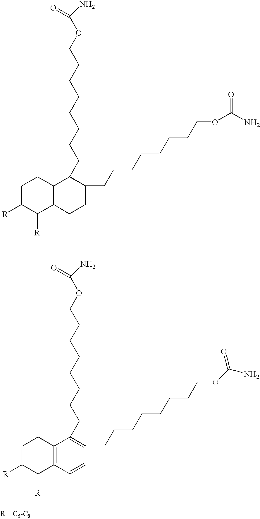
C1C([R])C([R])C2C(C1)C(CCCCCCCCOC(N)=O)C(CCCCCCCCOC(N)=O)CC2.C1C([R])C([R])C2=C(C1)C(CCCCCCCCOC(N)=O)=C(CCCCCCCCOC(N)=O)C=C2
